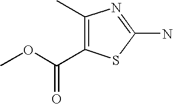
C1(C)=C(C(OC)=O)SC(N)=N1
